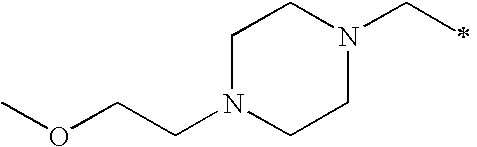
C1N(CCOC)CCN(CC)C1
